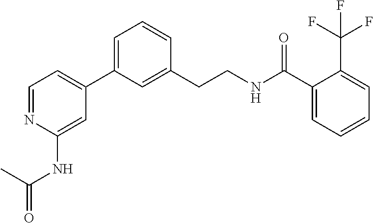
C1=NC(NC(C)=O)=CC(C2=CC=CC(CCNC(C3=CC=CC=C3C(F)(F)F)=O)=C2)=C1
